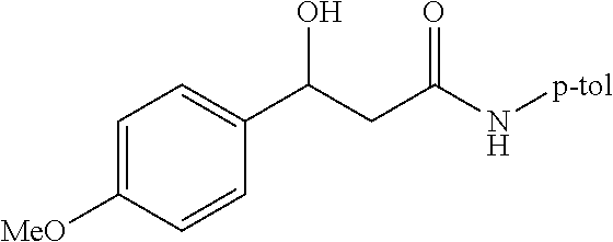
C1=C([MeO])C=CC(C(CC(N[p-tol])=O)O)=C1
